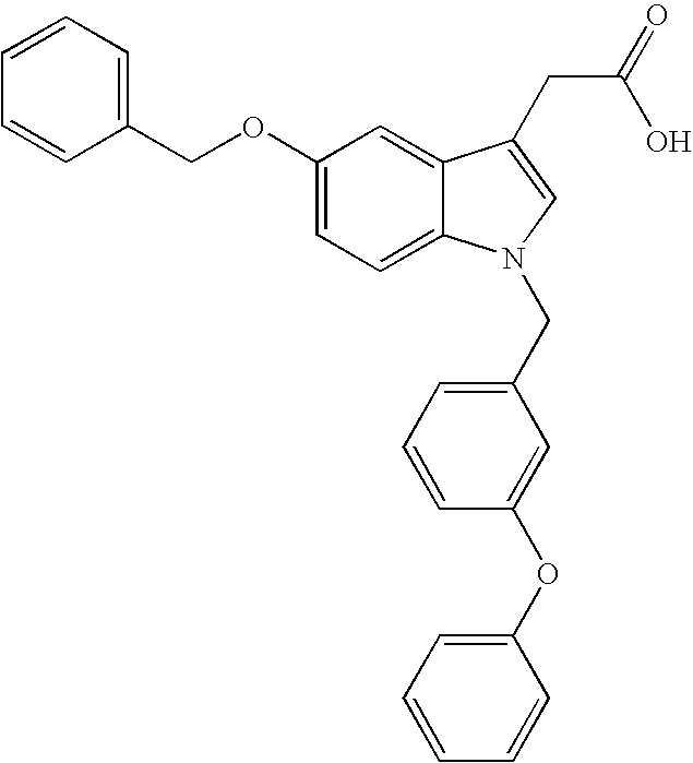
C1(OCC2=CC=CC=C2)=CC=C2C(=C1)C(CC(=O)O)=CN2CC1=CC=CC(OC2=CC=CC=C2)=C1
